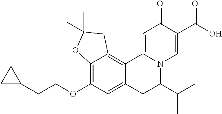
C12=C(OCCC3CC3)C=C3C(=C1CC(C)(C)O2)C1=CC(=O)C(C(O)=O)=CN1C(C(C)C)C3
